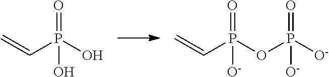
O=P(O)(C=C)O.O=P(OP([O-])(=O)[O-])(C=C)[O-]
